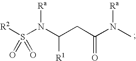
[R2]S(N(C(CC(N(C)[Ra])=O)[R1])[Ra])(=O)=O
